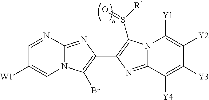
C1=NC2=NC(C3=C(S([R1])=O)N4C(=N3)C([Y4])=C([Y3])C([Y2])=C4[Y1])=C(Br)N2C=C1[W1]
